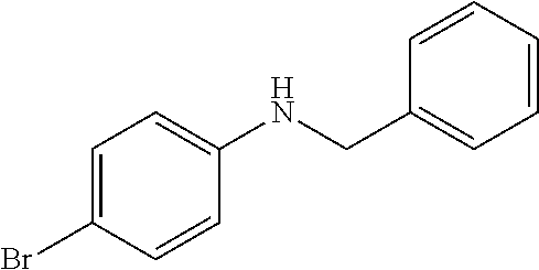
C1=C(Br)C=CC(NCC2=CC=CC=C2)=C1
